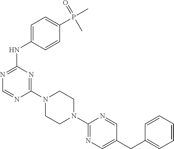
C1(N2CCN(C3=NC=C(CC4=CC=CC=C4)C=N3)CC2)=NC(NC2=CC=C(P(C)(=O)C)C=C2)=NC=N1
